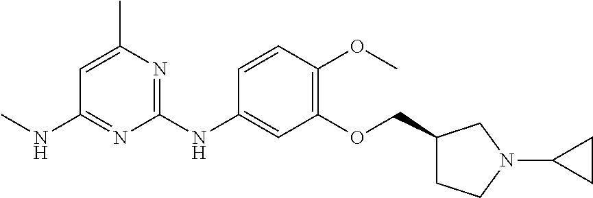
C1=C(C)N=C(NC2=CC(OCC3CCN(C4CC4)C3)=C(OC)C=C2)N=C1NC
